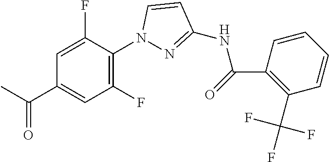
C1=C(F)C(N2N=C(NC(C3=C(C(F)(F)F)C=CC=C3)=O)C=C2)=C(F)C=C1C(C)=O
